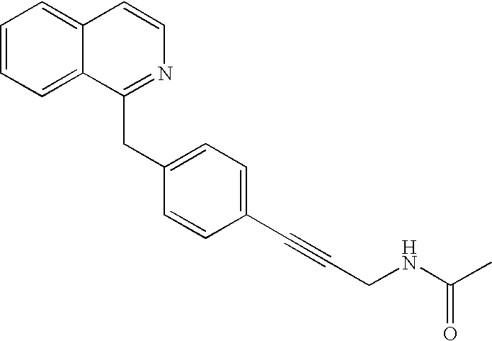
C1=CC=C2C(=C1)C=CN=C2CC1=CC=C(C#CCNC(C)=O)C=C1
